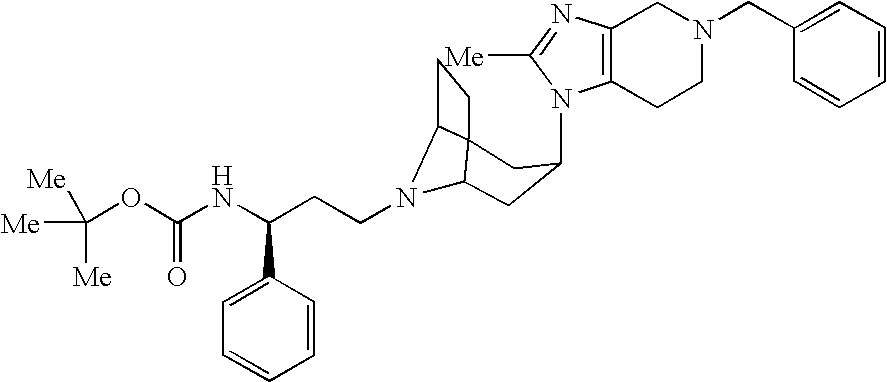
N1(C2CC3N(CCC(NC(OC([Me])([Me])[Me])=O)C4=CC=CC=C4)C4C3(CC4)C2)C2=C(N=C1[Me])CN(CC1=CC=CC=C1)CC2
